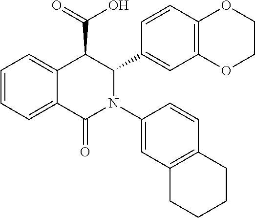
C1=CC=C2C(=C1)C(C(=O)O)C(C1=CC3=C(C=C1)OCCO3)N(C1=CC3=C(C=C1)CCCC3)C2=O
